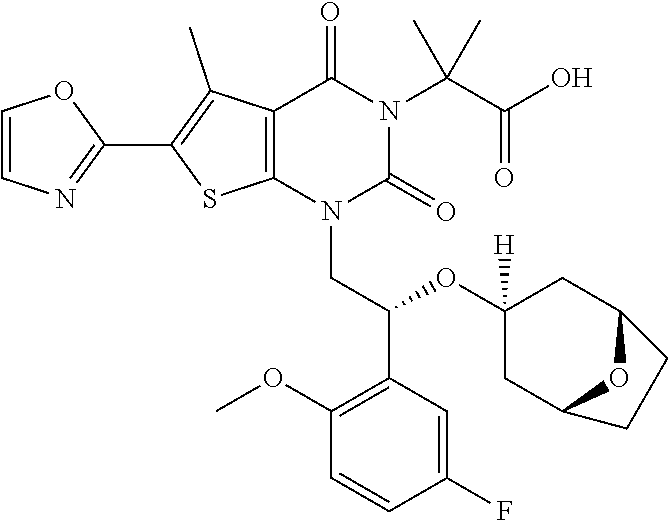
C1=CN=C(C2=C(C)C3=C(S2)N(CC(OC2([H])CC4OC(C2)CC4)C2=C(OC)C=CC(F)=C2)C(=O)N(C(C)(C(=O)O)C)C3=O)O1
